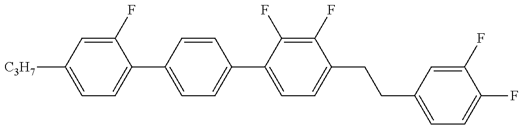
C1=C([C3H7])C=C(F)C(C2=CC=C(C3=CC=C(CCC4=CC=C(F)C(F)=C4)C(F)=C3F)C=C2)=C1
